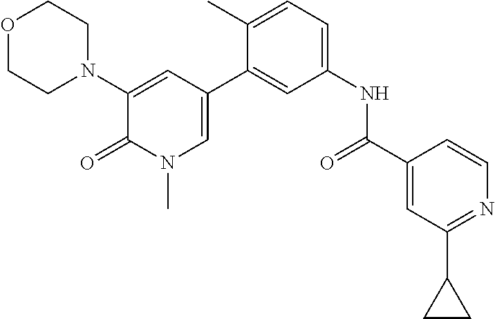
O1CCN(C2=CC(C3=CC(NC(C4=CC(C5CC5)=NC=C4)=O)=CC=C3C)=CN(C)C2=O)CC1
